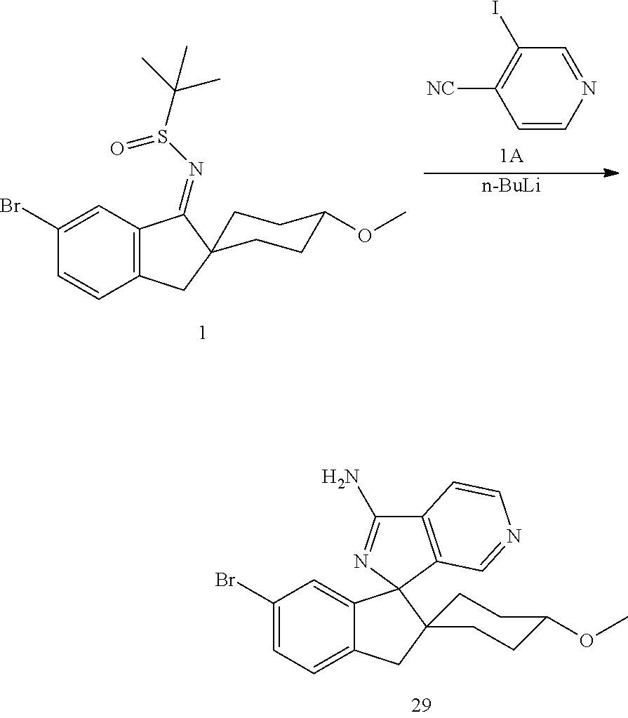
C12=CC=C(Br)C=C1C1(N=C(N)C3=C1C=NC=C3)C1(C2)CCC(OC)CC1.N1=CC(I)=C([NC])C=C1.[n-BuLi].C12=C(C=C(Br)C=C1)C(=NS(C(C)(C)C)=O)C1(C2)CCC(OC)CC1
